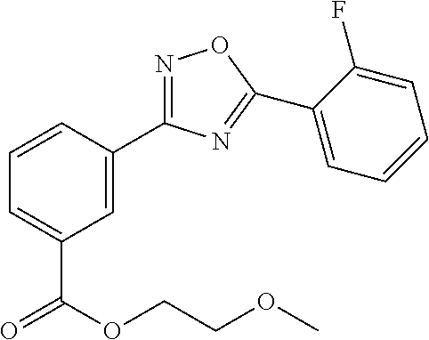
C1=CC(C2=NOC(C3=CC=CC=C3F)=N2)=CC(C(=O)OCCOC)=C1
